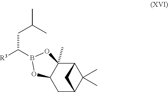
C1C2C(C)(C)C(C3(C)C1OB(C([R3])CC(C)C)O3)C2
